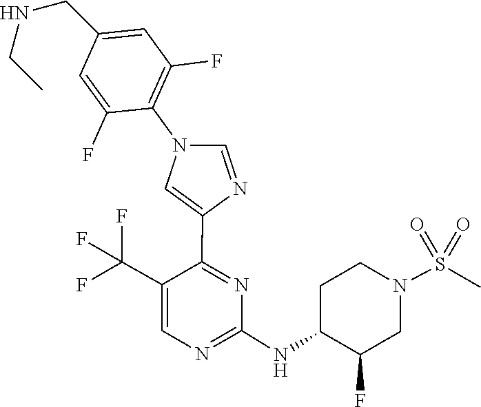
C1(NC2C(F)CN(S(=O)(=O)C)CC2)=NC=C(C(F)(F)F)C(C2=CN(C3=C(F)C=C(CNCC)C=C3F)C=N2)=N1
